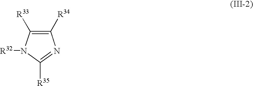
C1([R34])=C([R33])N([R32])C([R35])=N1
